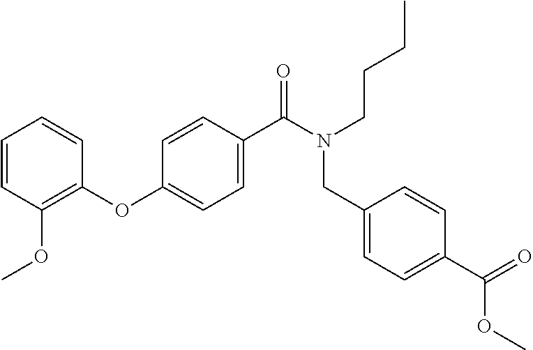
C1=CC(OC)=C(OC2=CC=C(C(=O)N(CCCC)CC3=CC=C(C(OC)=O)C=C3)C=C2)C=C1
